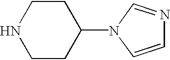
C1CC(N2C=CN=C2)CCN1
